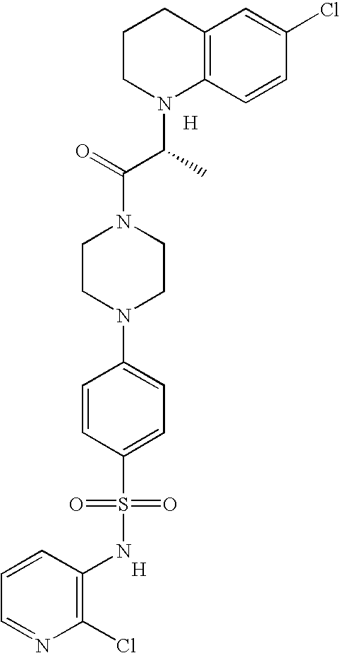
[H].C12=C(C=CC(Cl)=C1)N(C(C(N1CCN(C3=CC=C(S(=O)(=O)NC4=C(Cl)N=CC=C4)C=C3)CC1)=O)C)CCC2.[H]
